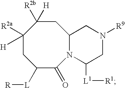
C1([R2a])([H])CC([L][R])C(=O)N2C(CC1([R2b])[H])CN([R9])CC2[L1][R1]
